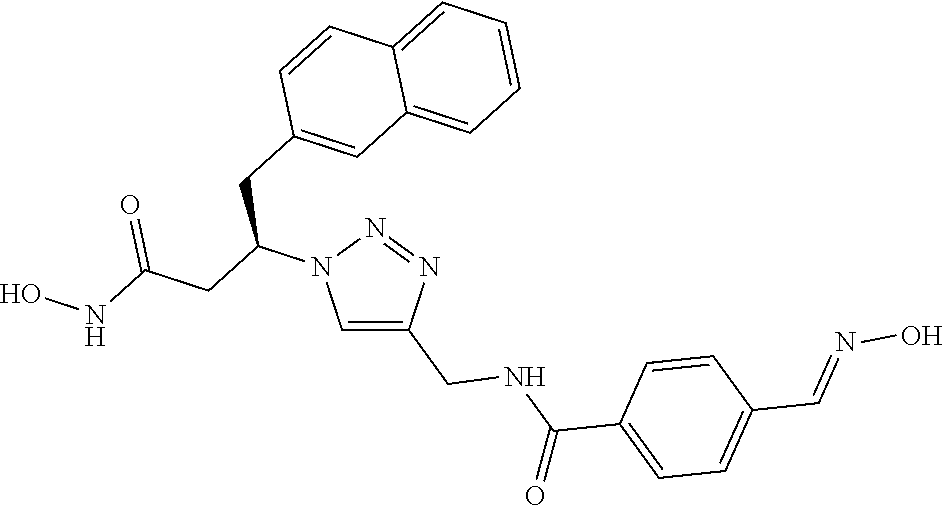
N1=NC(CNC(C2=CC=C(C=NO)C=C2)=O)=CN1C(CC(NO)=O)CC1=CC2=CC=CC=C2C=C1
